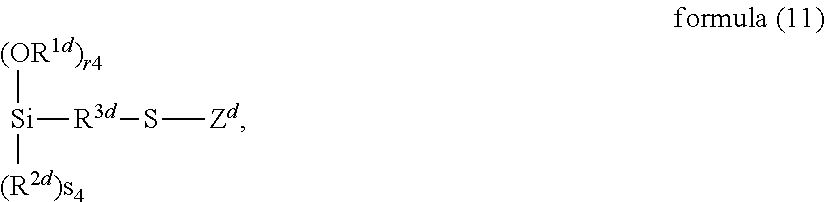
[(OR1d)r4][Si]([(R2d)s4])[R3d]S[Zd]
